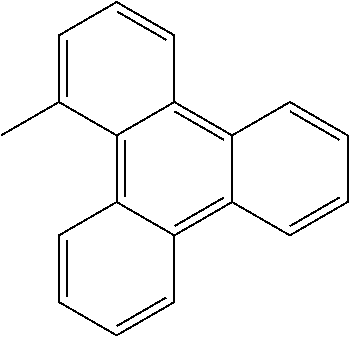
C12=C3C(=C4C(=C1C=CC=C2C)C=CC=C4)C=CC=C3
